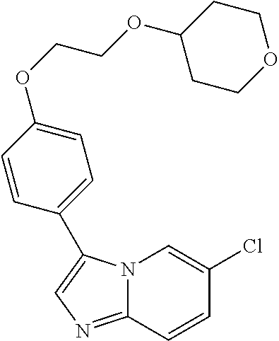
N12C(=NC=C1C1=CC=C(OCCOC3CCOCC3)C=C1)C=CC(Cl)=C2
